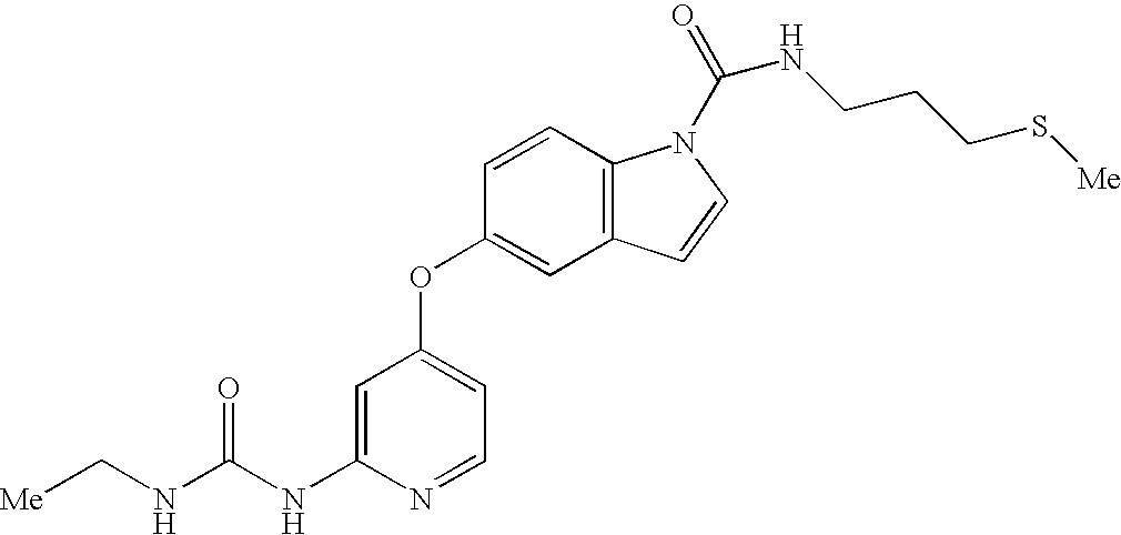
N(C(NC1=CC(OC2=CC3=C(C=C2)N(C(=O)NCCCS[Me])C=C3)=CC=N1)=O)C[Me]
